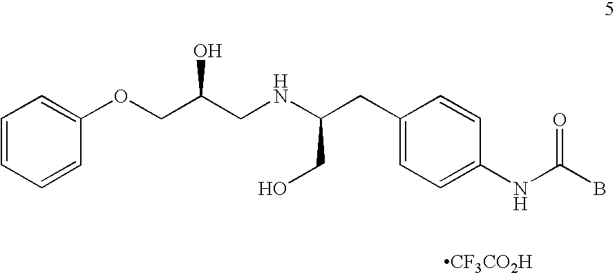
C1=CC=CC(OCC(CNC(CC2=CC=C(NC(B)=O)C=C2)CO)O)=C1.[CF3CO2H]
